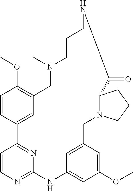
C1=CC2=CC(=C1OC)CN(C)CCCNC(=O)C1N(CC3=CC(=CC(OC)=C3)NC3=NC=CC2=N3)CCC1
